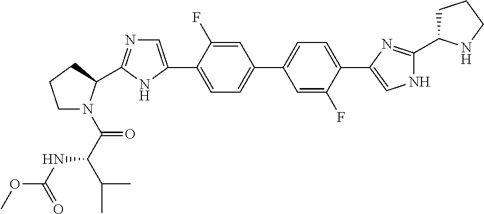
C1=C(F)C(C2=CN=C(C3N(C(=O)C(NC(OC)=O)C(C)C)CCC3)N2)=CC=C1C1=CC=C(C2=CNC(C3CCCN3)=N2)C(F)=C1
